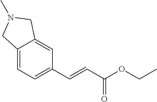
C12=CC=C(C=CC(OCC)=O)C=C1CN(C)C2
